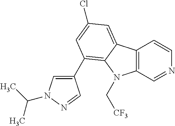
C12=C(C=NC=C1)N(C[CF3])C1=C(C3=CN(C(C)C)N=C3)C=C(Cl)C=C21
